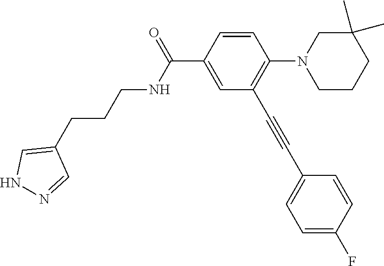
C1=CC(C(=O)NCCCC2=CNN=C2)=CC(C#CC2=CC=C(F)C=C2)=C1N1CCCC(C)(C)C1
